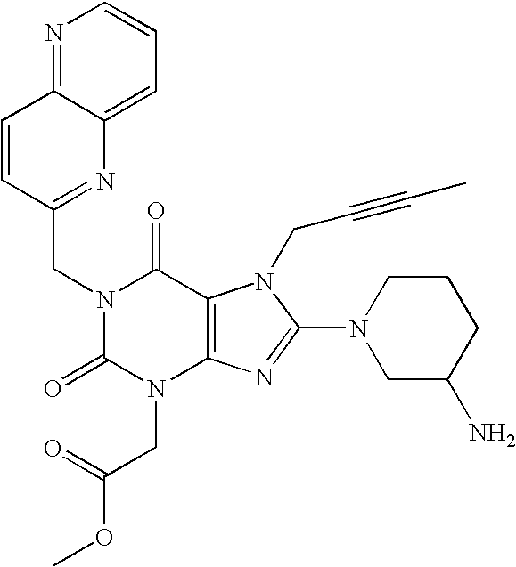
C1=CC(CN2C(=O)N(CC(OC)=O)C3=C(C2=O)N(CC#CC)C(N2CC(N)CCC2)=N3)=NC2=CC=CN=C12
